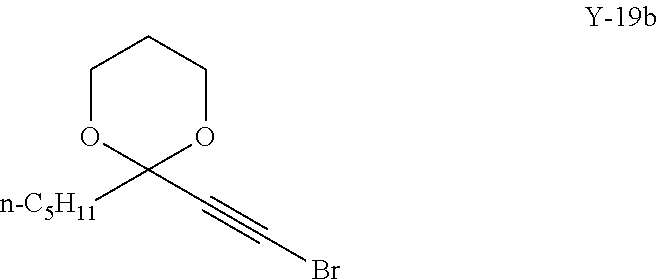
C1(C#CBr)([n-C5H11])OCCCO1
